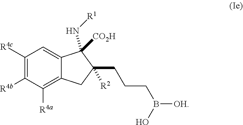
C1([R4c])=C([R4b])C([R4a])=C2C(=C1)C([CO2H])(N[R1])C(CCCB([OH])O)([R2])C2
